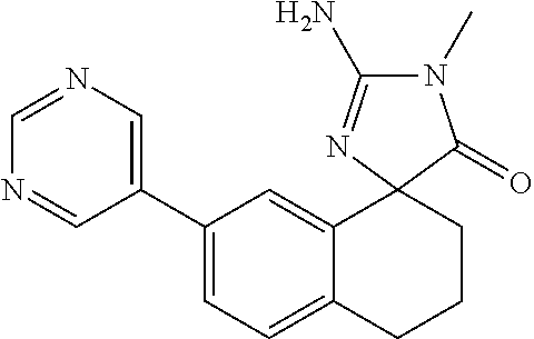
C1(C2=CN=CN=C2)=CC=C2C(=C1)C1(CCC2)C(=O)N(C)C(N)=N1
